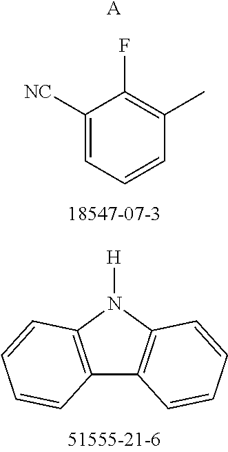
C1([NC])=CC=CC(C)=C1F.[A].C12=C(N([H])C3=C1C=CC=C3)C=CC=C2
